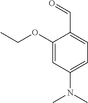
C1(OCC)=CC(N(C)C)=CC=C1C=O
